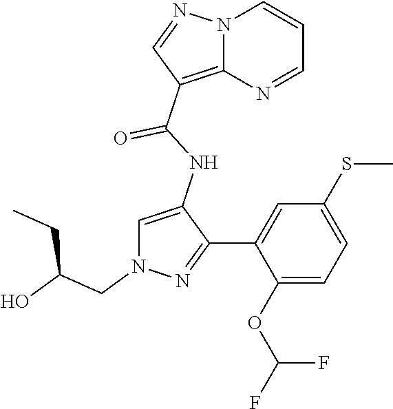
C1=C(NC(=O)C2=C3N(C=CC=N3)N=C2)C(C2=CC(SC)=CC=C2OC(F)F)=NN1CC(O)CC
